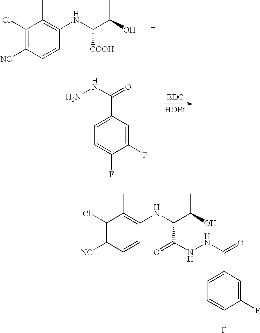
C1(Cl)=C([NC])C=CC(NC(C(C)O)[COOH])=C1C.[HOBt].C1(F)=CC(C(NN)=O)=CC=C1F.C1(Cl)=C([NC])C=CC(NC(C(C)O)C(NNC(=O)C2=CC=C(F)C(F)=C2)=O)=C1C
